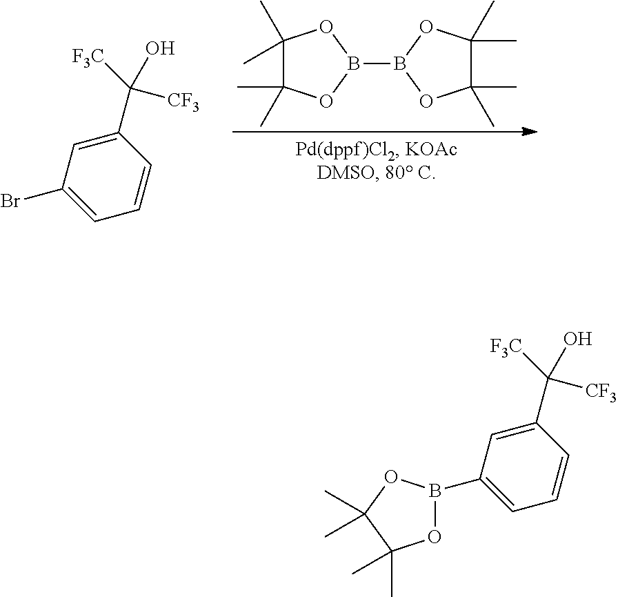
C1(C)(C)C(C)(C)OB(B2OC(C)(C)C(C)(C)O2)O1.BrC1=CC=CC(C([F3C])([CF3])O)=C1.B1(C2=CC=CC(C([F3C])([CF3])O)=C2)OC(C)(C)C(C)(C)O1
